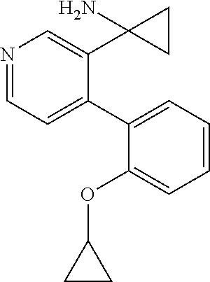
N1=CC=C(C2=CC=CC=C2OC2CC2)C(C2(N)CC2)=C1
